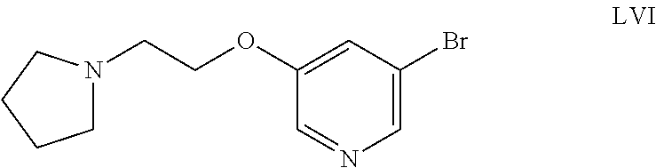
C(OC1=CC(Br)=CN=C1)CN1CCCC1
